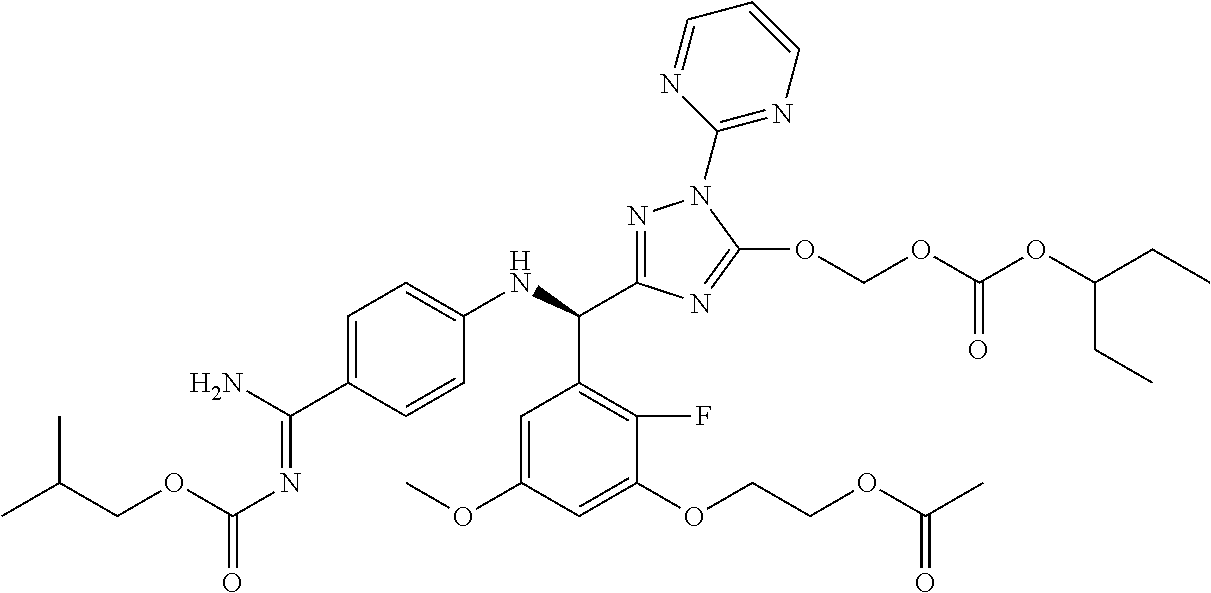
CC(COC(N=C(N)C1=CC=C(NC(C2=C(F)C(OCCOC(C)=O)=CC(OC)=C2)C2=NN(C3=NC=CC=N3)C(OCOC(OC(CC)CC)=O)=N2)C=C1)=O)C
